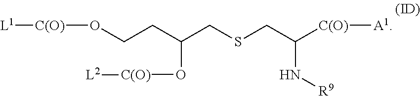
[L1][C(O)]OCCC(CSCC([C(O)][A1])N[R9])O[C(O)][L2]
